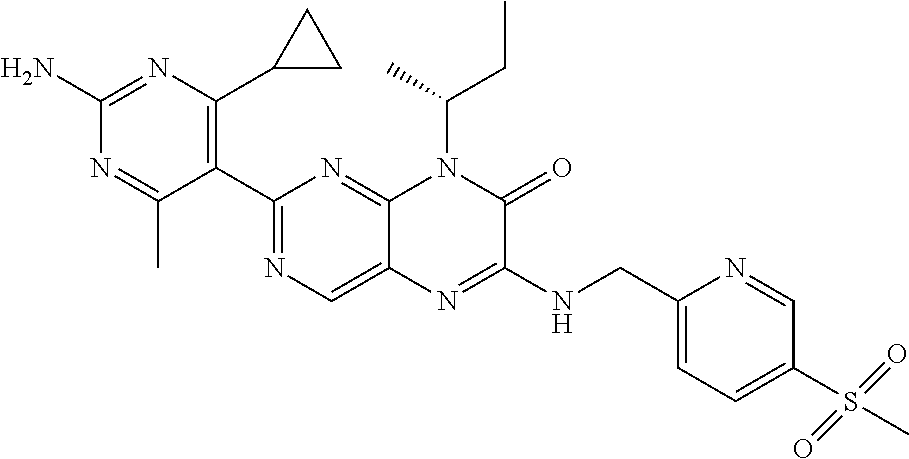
C1(C2=NC=C3C(=N2)N(C(CC)C)C(=O)C(NCC2=CC=C(S(C)(=O)=O)C=N2)=N3)=C(C2CC2)N=C(N)N=C1C
